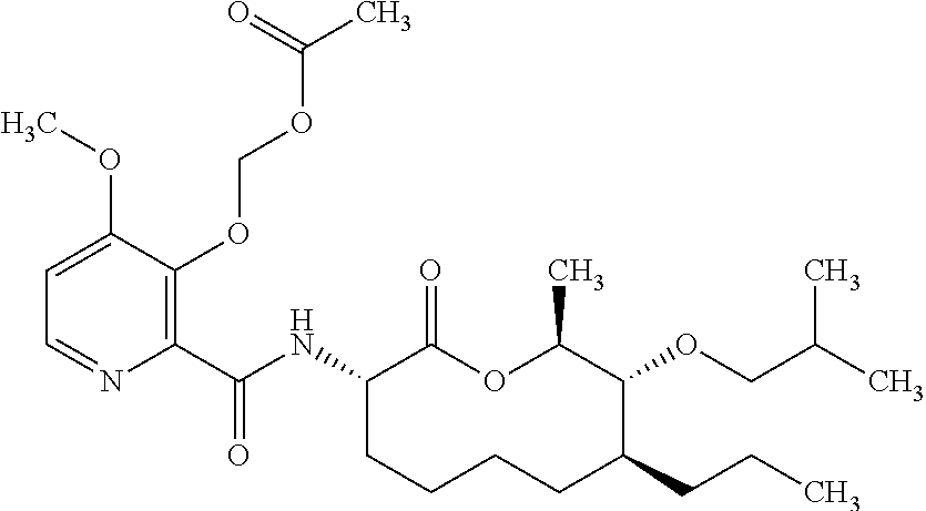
C1(C(NC2C(=O)OC(C)C(OCC(C)C)C(CCC)CCCC2)=O)=C(OCOC(C)=O)C(OC)=CC=N1
